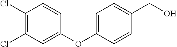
C1(Cl)=C(Cl)C=C(OC2=CC=C(CO)C=C2)C=C1
